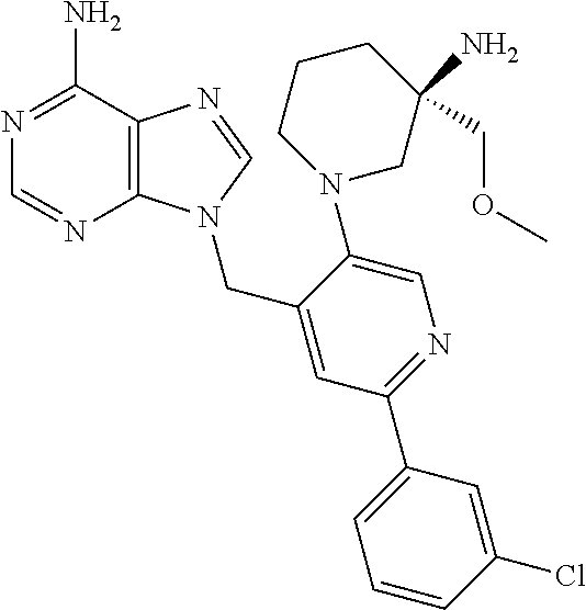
N1=C(N)C2=C(N=C1)N(CC1=CC(C3=CC=CC(Cl)=C3)=NC=C1N1CC(N)(COC)CCC1)C=N2
